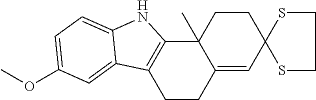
C1CC2=CC3(CCC2(C)C2=C1C1=CC(OC)=CC=C1N2)SCCS3
